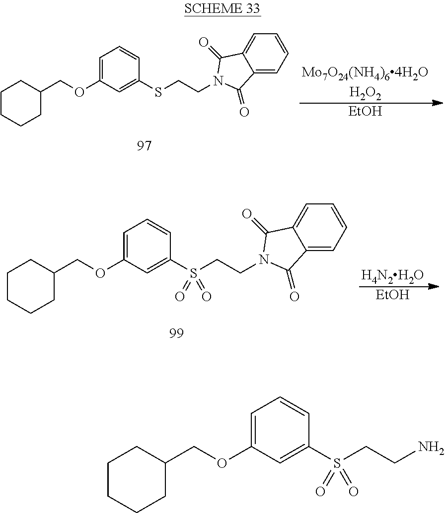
[Mo7O24(NH4)64H2OH2O2].[EtOH].C1=C(OCC2CCCCC2)C=C(SCCN2C(=O)C3=CC=CC=C3C2=O)C=C1.C1=C(OCC2CCCCC2)C=C(S(CCN)(=O)=O)C=C1.[H4N2H2O].[EtOH].C1=C(OCC2CCCCC2)C=C(S(CCN2C(=O)C3=CC=CC=C3C2=O)(=O)=O)C=C1
